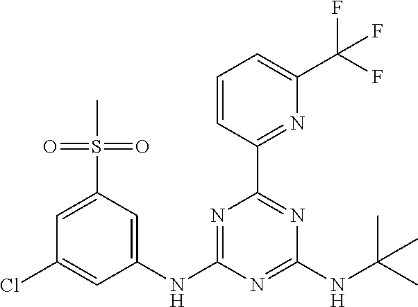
C1=CC(C2=NC(NC(C)(C)C)=NC(NC3=CC(S(C)(=O)=O)=CC(Cl)=C3)=N2)=NC(C(F)(F)F)=C1
